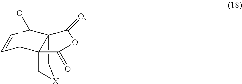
C123C[X]CC1(C1C=CC2O1)C(=O)OC3=O
